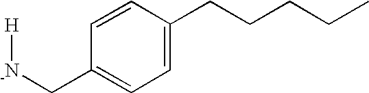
[H][-N]CC1=CC=C(CCCCC)C=C1
